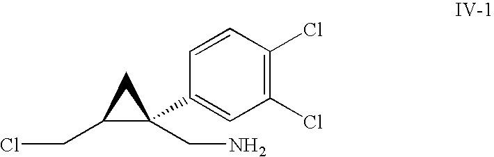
C1C(CCl)C1(C1=CC(Cl)=C(Cl)C=C1)CN
